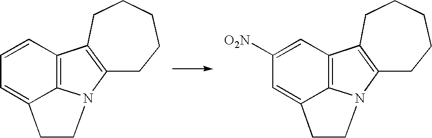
C12=C3C(=CC=C1)CCN3C1=C2CCCCC1.C12=C3C(=CC([O2N])=C1)CCN3C1=C2CCCCC1
